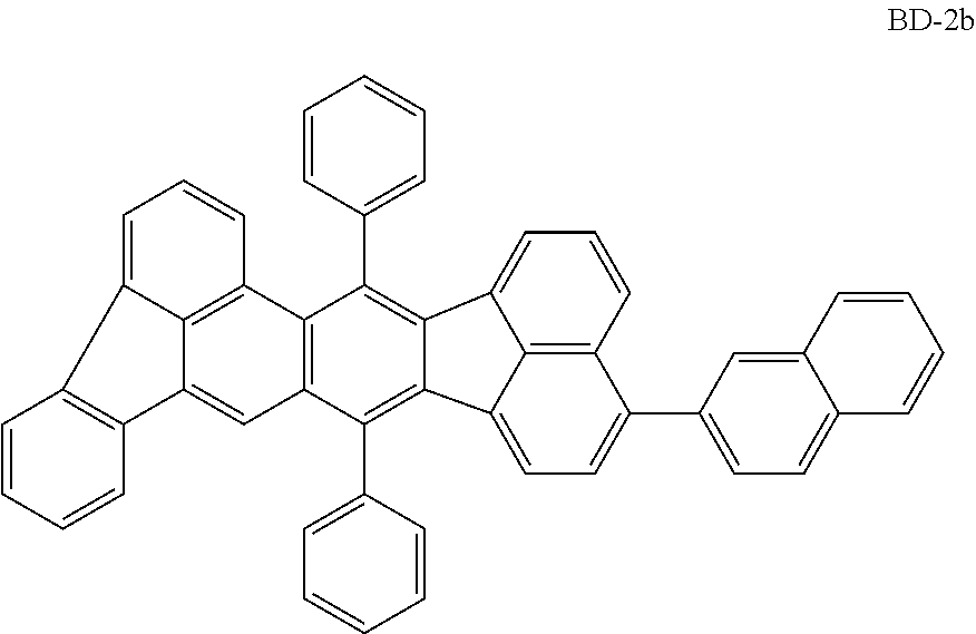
C1=CC(C2=C3C(=C(C4=CC=CC=C4)C4=C2C2=C5C(=C4)C4=C(C5=CC=C2)C=CC=C4)C2=CC=C(C4=CC=C5C(=C4)C=CC=C5)C4=C2C3=CC=C4)=CC=C1
